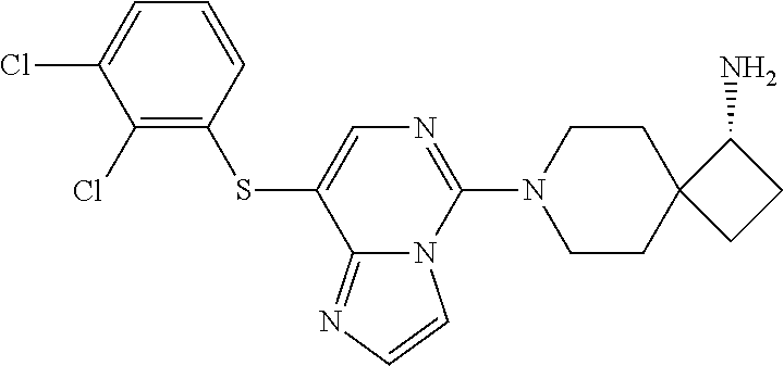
C1=CC(SC2=CN=C(N3CCC4(CC3)CCC4N)N3C2=NC=C3)=C(Cl)C(Cl)=C1
